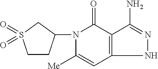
N1(C2CCS(=O)(=O)C2)C([Me])=CC2=C(C1=O)C(N)=NN2
